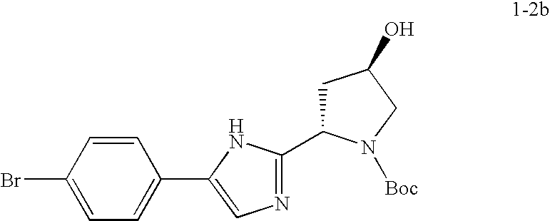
BrC1=CC=C(C2=CN=C(C3CC(O)CN3[Boc])N2)C=C1
